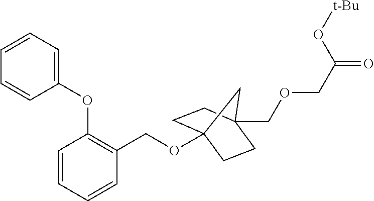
C1=CC=CC(OC2=C(COC34CCC(COCC(O[t-Bu])=O)(CC3)C4)C=CC=C2)=C1
